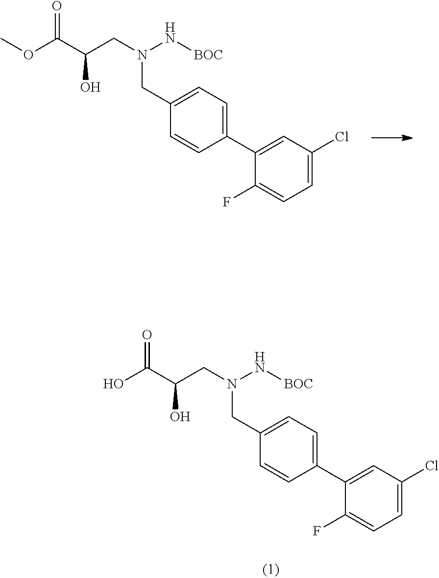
C1(CN(CC(C(OC)=O)O)N[BOC])=CC=C(C2=CC(Cl)=CC=C2F)C=C1.C1(CN(CC(C(O)=O)O)N[BOC])=CC=C(C2=CC(Cl)=CC=C2F)C=C1
